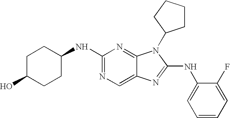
N1=C(NC2CCC(O)CC2)N=C2C(=C1)N=C(NC1=CC=CC=C1F)N2C1CCCC1
